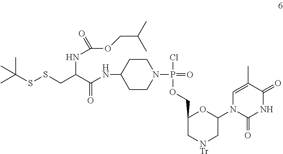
CC(SSCC(C(NC1CCN(P(=O)(OCC2C[NTr]CC(N3C=C(C)C(=O)NC3=O)O2)Cl)CC1)=O)NC(=O)OCC(C)C)(C)C
